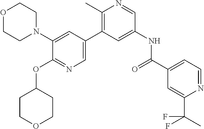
O1CCN(C2=CC(C3=C(C)N=CC(NC(C4=CC=NC(C(C)(F)F)=C4)=O)=C3)=CN=C2OC2CCOCC2)CC1
